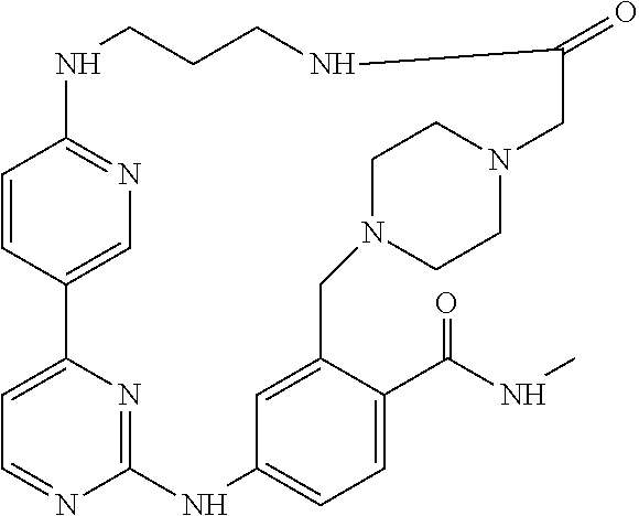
C1=CC2=CN=C1NCCCNC(=O)CN1CCN(CC3=CC(=CC=C3C(NC)=O)NC3=NC2=CC=N3)CC1
